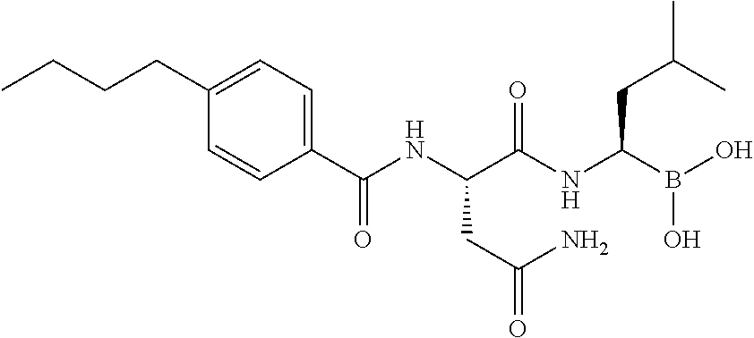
C1(C(NC(C(NC(B(O)O)CC(C)C)=O)CC(N)=O)=O)=CC=C(CCCC)C=C1
